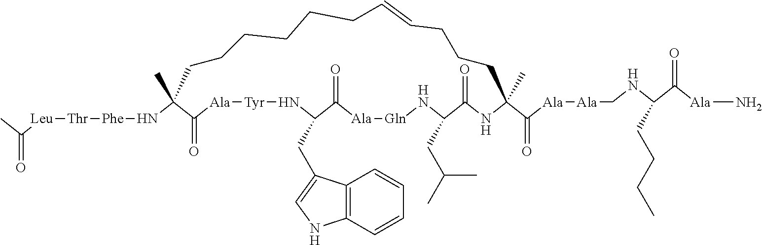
C(=O)(C)[Leu][Thr][Phe]NC1(C)C(=O)[Ala][Tyr]NC(CC2=CNC3=C2C=CC=C3)C(=O)[Ala][Gln]NC(CC(C)C)C(=O)NC(C([Ala][Ala]CNC(C(=O)[Ala]N)CCCC)=O)(C)CCCC=CCCCCCC1
